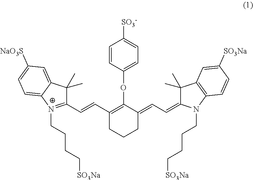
C1=CC(OC2=C(C=CC3=[N+](CCCC[SO3Na])C4=CC=C([NaO3S])C=C4C3(C)C)CCCC2=CC=C2C(C)(C)C3=C(N2CCCC[SO3Na])C=CC([SO3Na])=C3)=CC=C1[SO3-]
